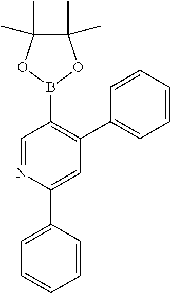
C1(C2=CC(C3=CC=CC=C3)=C(B3OC(C)(C)C(C)(C)O3)C=N2)=CC=CC=C1
